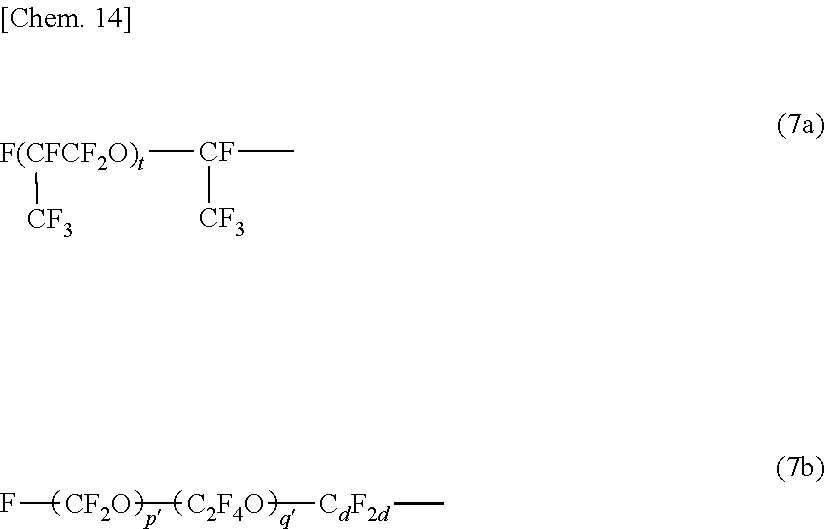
F[CF2O][C2F4O][CdF2d]C.[F(CFCF2O)t]([CF](C)[CF3])[CF3]
